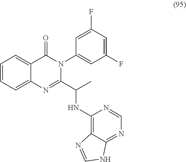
C1=CC=C2C(=C1)C(=O)N(C1=CC(F)=CC(F)=C1)C(C(C)NC1=C3C(=NC=N1)NC=N3)=N2
